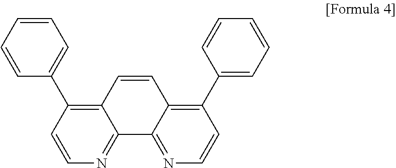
C12=C(C3=CC=CC=C3)C=CN=C1C1=NC=CC(C3=CC=CC=C3)=C1C=C2
